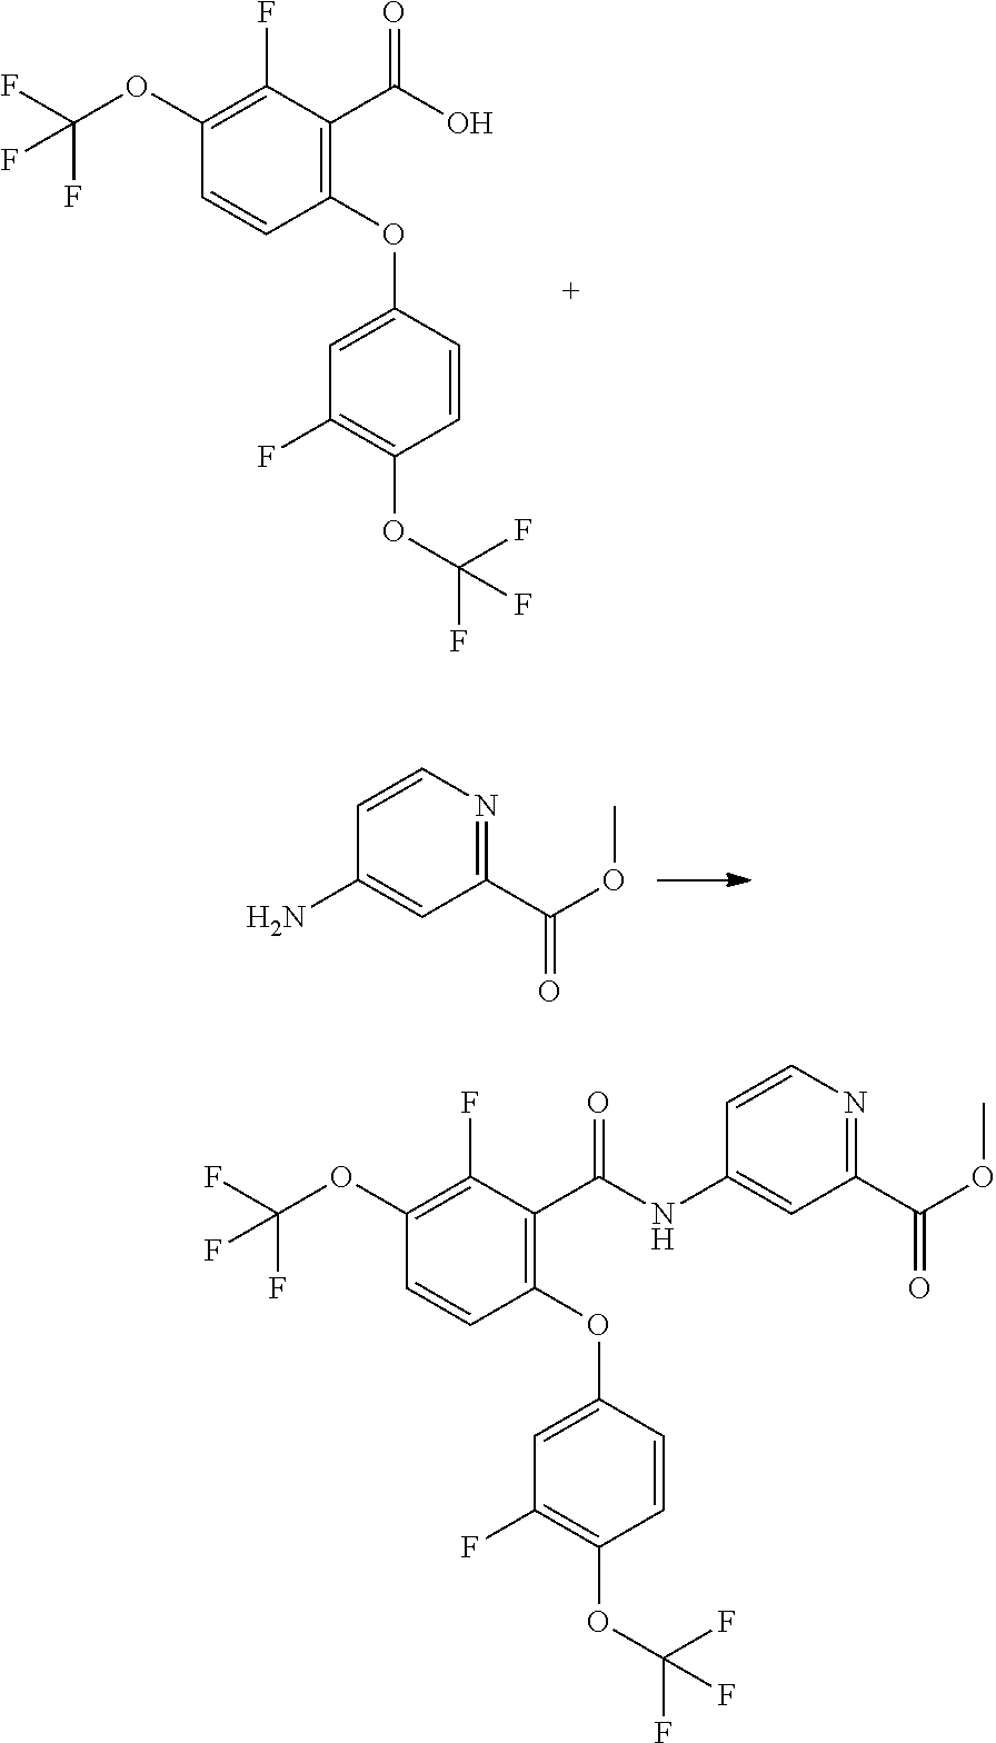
C1(OC2=CC(F)=C(OC(F)(F)F)C=C2)=C(C(O)=O)C(F)=C(OC(F)(F)F)C=C1.C1(C(OC)=O)=NC=CC(N)=C1.C1(OC2=CC(F)=C(OC(F)(F)F)C=C2)=C(C(NC2=CC(C(OC)=O)=NC=C2)=O)C(F)=C(OC(F)(F)F)C=C1
